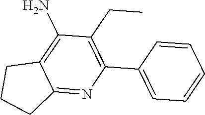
C12=C(N)C(CC)=C(C3=CC=CC=C3)N=C1CCC2
